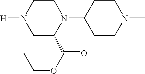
C1CN([H])CC(C(OCC)=O)N1C1CCN(C)CC1
